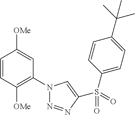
C1=CC([OMe])=C(N2N=NC(S(C3=CC=C(C(C)(C)C)C=C3)(=O)=O)=C2)C=C1[OMe]
